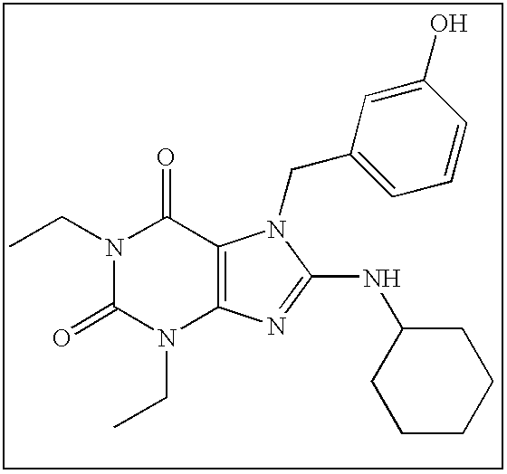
N1(CC)C(=O)N(CC)C2=C(C1=O)N(CC1=CC=CC(O)=C1)C(NC1CCCCC1)=N2
